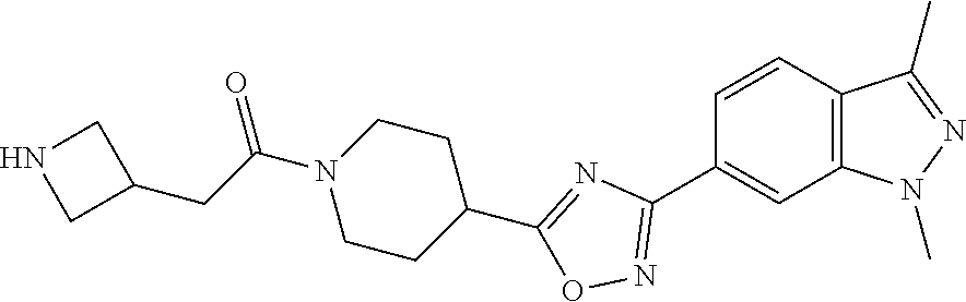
C1=CC2=C(C=C1C1=NOC(C3CCN(C(CC4CNC4)=O)CC3)=N1)N(C)N=C2C
